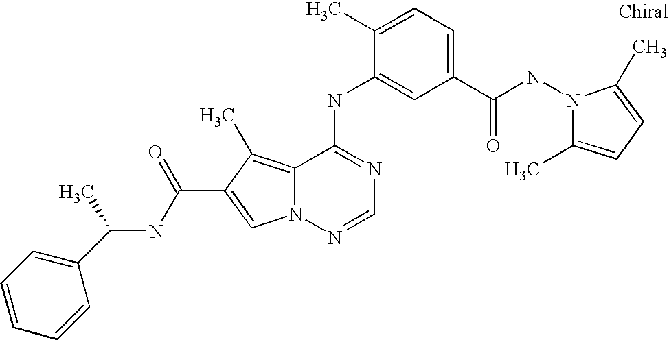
C1(C(NN2C(C)=CC=C2C)=O)=CC=C(C)C(NC2=NC=NN3C2=C(C)C(C(NC(C2=CC=CC=C2)C)=O)=C3)=C1
